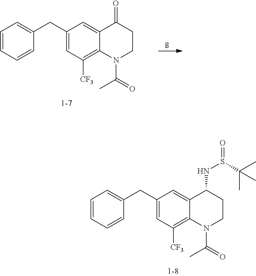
C1(CC2=CC=CC=C2)=CC([CF3])=C2C(=C1)C(=O)CCN2C(=O)C.C1(CC2=CC=CC=C2)=CC([CF3])=C2C(=C1)C(NS(=O)C(C)(C)C)CCN2C(=O)C
